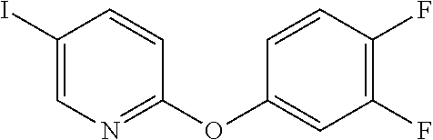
C1(I)=CN=C(OC2=CC(F)=C(F)C=C2)C=C1
